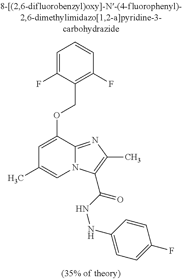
C1=C(F)C(COC2=CC(C)=CN3C2=NC(C)=C3C(NNC2=CC=C(F)C=C2)=O)=C(F)C=C1
